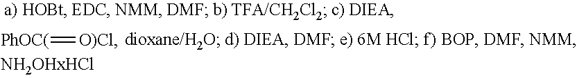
[PhOC(]=[O)Cl]
